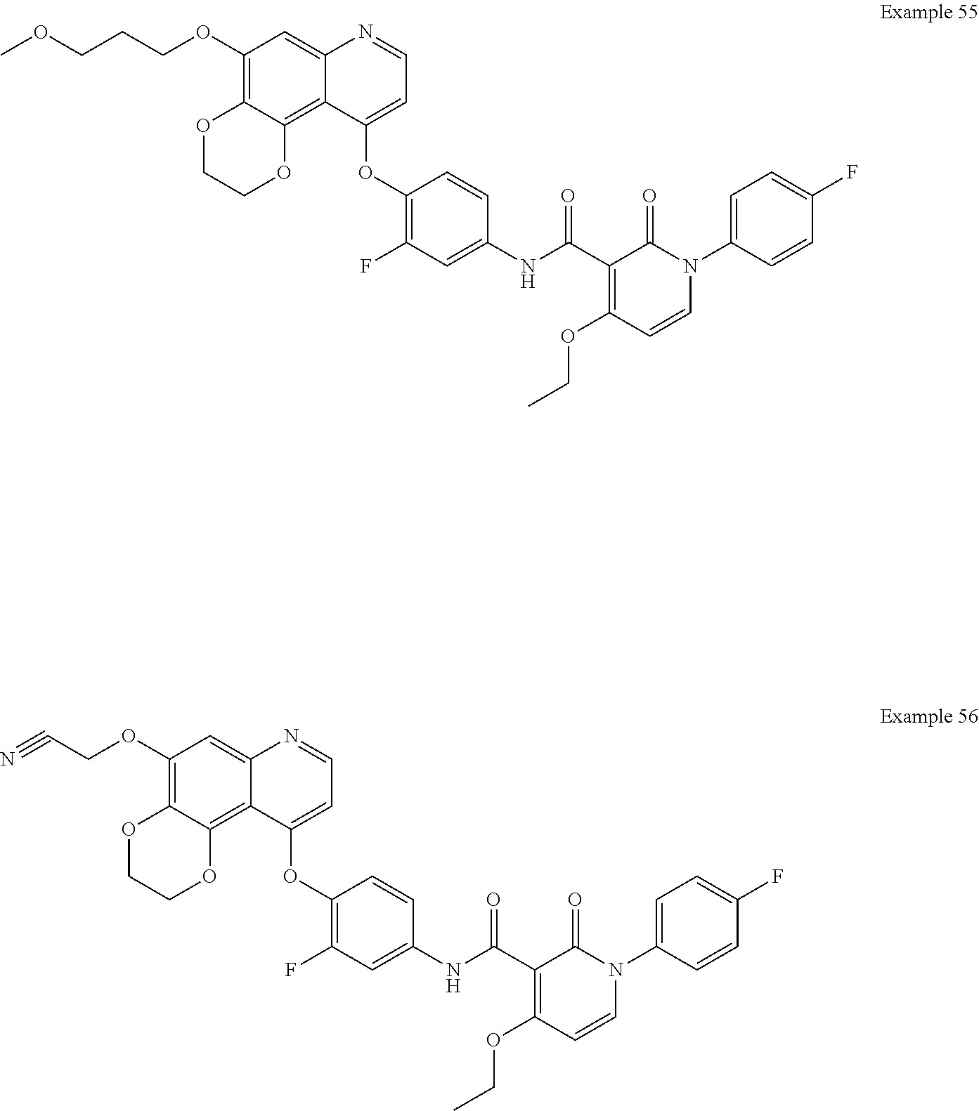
N#CCOC1=C2C(=C3C(=C1)N=CC=C3OC1=C(F)C=C(NC(C3=C(OCC)C=CN(C4=CC=C(F)C=C4)C3=O)=O)C=C1)OCCO2.C(CCOC1=C2C(=C3C(=C1)N=CC=C3OC1=C(F)C=C(NC(C3=C(OCC)C=CN(C4=CC=C(F)C=C4)C3=O)=O)C=C1)OCCO2)OC
